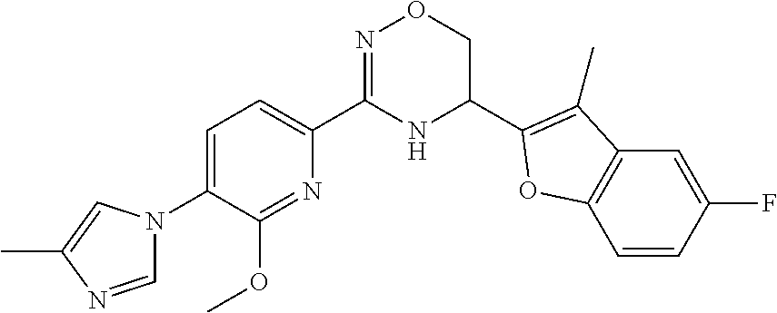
C1=C(N2C=NC(C)=C2)C(OC)=NC(C2=NOCC(C3=C(C)C4=C(C=CC(F)=C4)O3)N2)=C1
